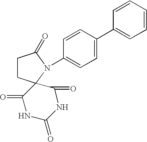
C1CC2(N(C3=CC=C(C4=CC=CC=C4)C=C3)C1=O)C(=O)NC(=O)NC2=O
